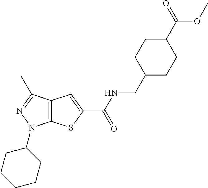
C12=C(C(C)=NN1C1CCCCC1)C=C(C(NCC1CCC(C(=O)OC)CC1)=O)S2
